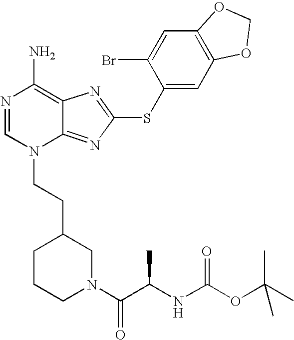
N1=CN(CCC2CCCN(C(C(NC(OC(C)(C)C)=O)C)=O)C2)C2=NC(SC3=CC4=C(C=C3Br)OCO4)=NC2=C1N
